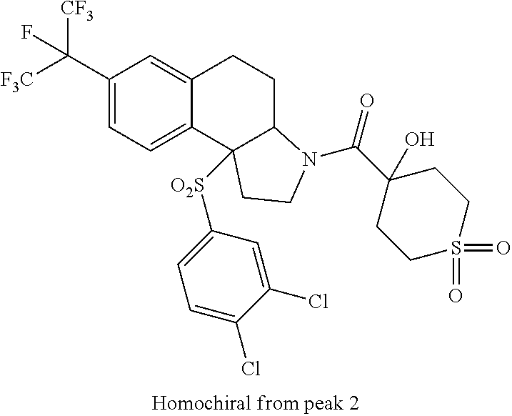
C(C1=CC=C2C(=C1)CCC1C2([O2S]C2=CC=C(Cl)C(Cl)=C2)CCN1C(=O)C1(O)CCS(=O)(=O)CC1)([F3C])([CF3])F
